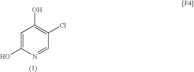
C1=C(O)N=CC(Cl)=C1O
